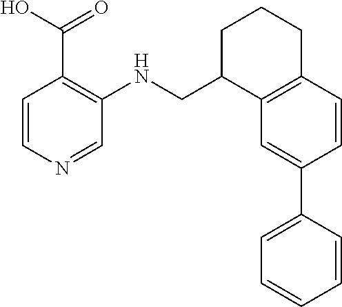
C1=CC2=C(C=C1C1=CC=CC=C1)C(CNC1=C(C(O)=O)C=CN=C1)CCC2
